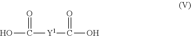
OC(=O)[Y1]C(=O)O
